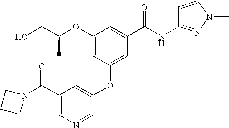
C1=C(C(N2CCC2)=O)C=C(OC2=CC(C(NC3=NN(C)C=C3)=O)=CC(OC(CO)C)=C2)C=N1
